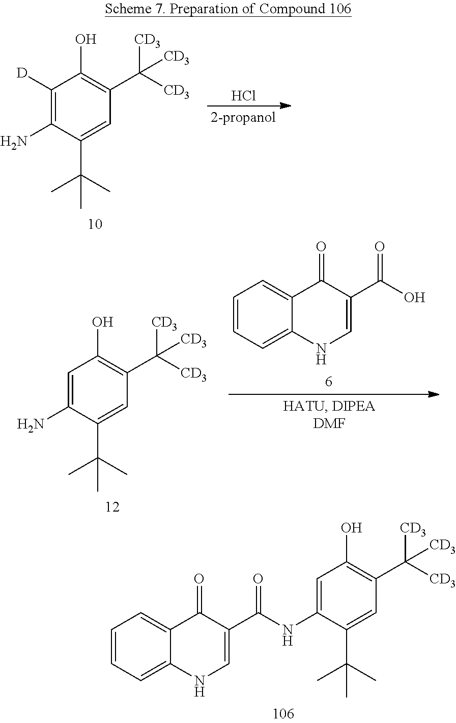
C1=CC=C2C(=C1)C(=O)C(C(=O)NC1=CC(O)=C(C([CD3])([CD3])[CD3])C=C1C(C)(C)C)=CN2.C1([D])=C(N)C(C(C)(C)C)=CC(C([CD3])([CD3])[CD3])=C1O.Cl.C1=C(N)C(C(C)(C)C)=CC(C([CD3])([CD3])[CD3])=C1O.C1=CC=C2C(=C1)C(=O)C(C(=O)O)=CN2
